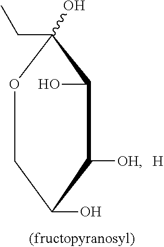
O1C(CC)(O)C(O)C([OH])C(O)C1.[H]
